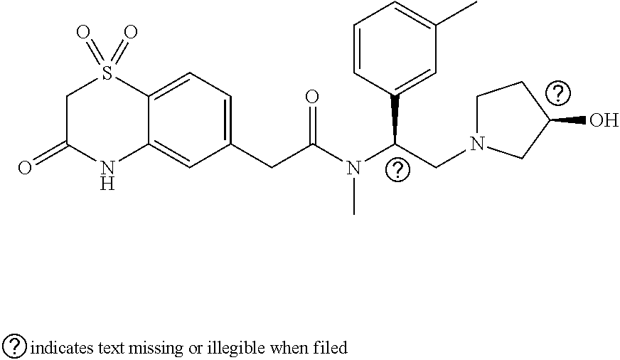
C12=CC=C(CC(N(C(CN3CCC(O)C3)C3=CC(C)=CC=C3)C)=O)C=C1NC(=O)CS2(=O)=O
